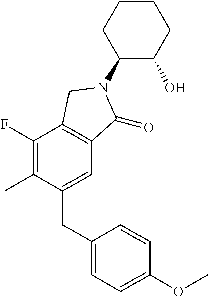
C1(CC2=CC=C(OC)C=C2)=CC2=C(C(F)=C1C)CN(C1C(O)CCCC1)C2=O
